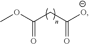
COC(CC([O-])=O)=O
